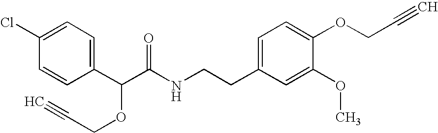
C1=C(CCNC(C(C2=CC=C(Cl)C=C2)OCC#C)=O)C=C(OC)C(OCC#C)=C1
